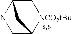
C1C2[NCO2tBu]CC(N1)C2
